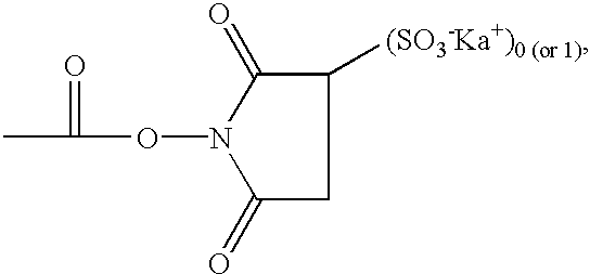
C1([(SO3-Ka+)0 (or 1)])C(=O)N(OC(=O)C)C(=O)C1
